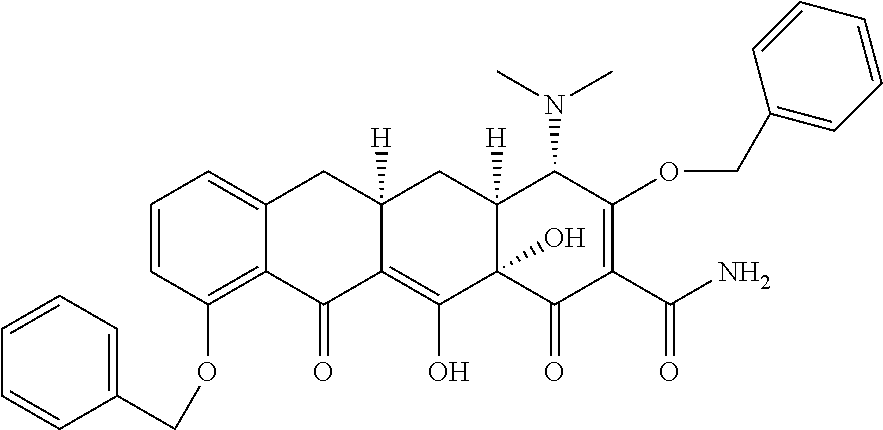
C1=CC(OCC2=CC=CC=C2)=C2C(=C1)CC1([H])C(=C(O)C3(O)C([H])(C1)C(N(C)C)C(OCC1=CC=CC=C1)=C(C(N)=O)C3=O)C2=O
